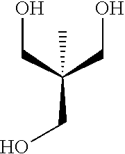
C(CO)(CO)(CO)C
